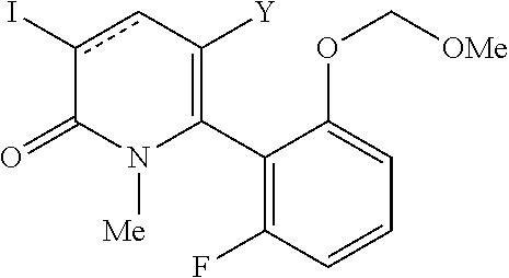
C1(C2=C([Y])cc(I)C(=O)N2[Me])=C(F)C=CC=C1OC[OMe]
